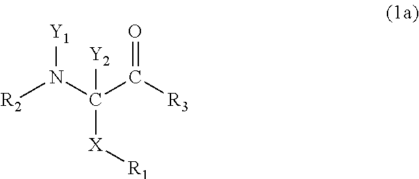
[R2]N(C(C([R3])=O)([X][R1])[Y2])[Y1]
